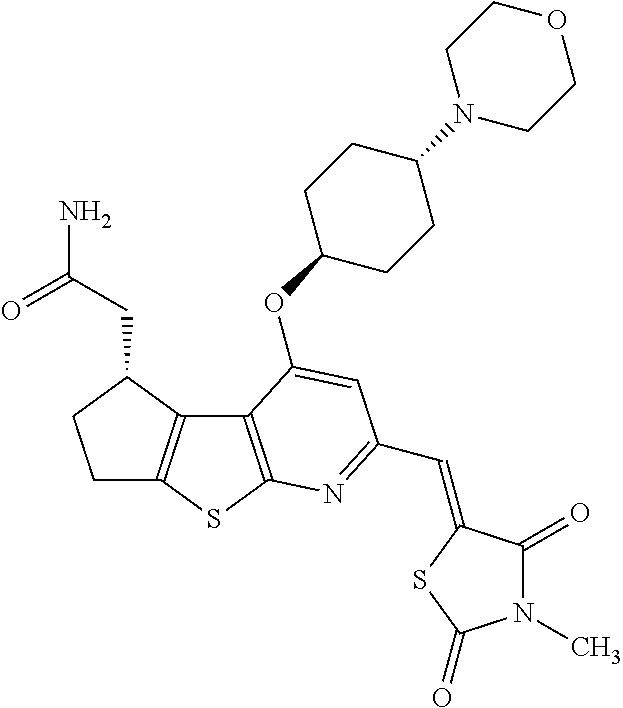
C1C2=C(C(CC(N)=O)C1)C1=C(S2)N=C(C=C2C(=O)N(C)C(=O)S2)C=C1OC1CCC(N2CCOCC2)CC1
